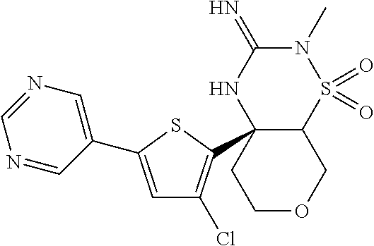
C12S(=O)(=O)N(C)C(=N)NC1(C1=C(Cl)C=C(C3=CN=CN=C3)S1)CCOC2
